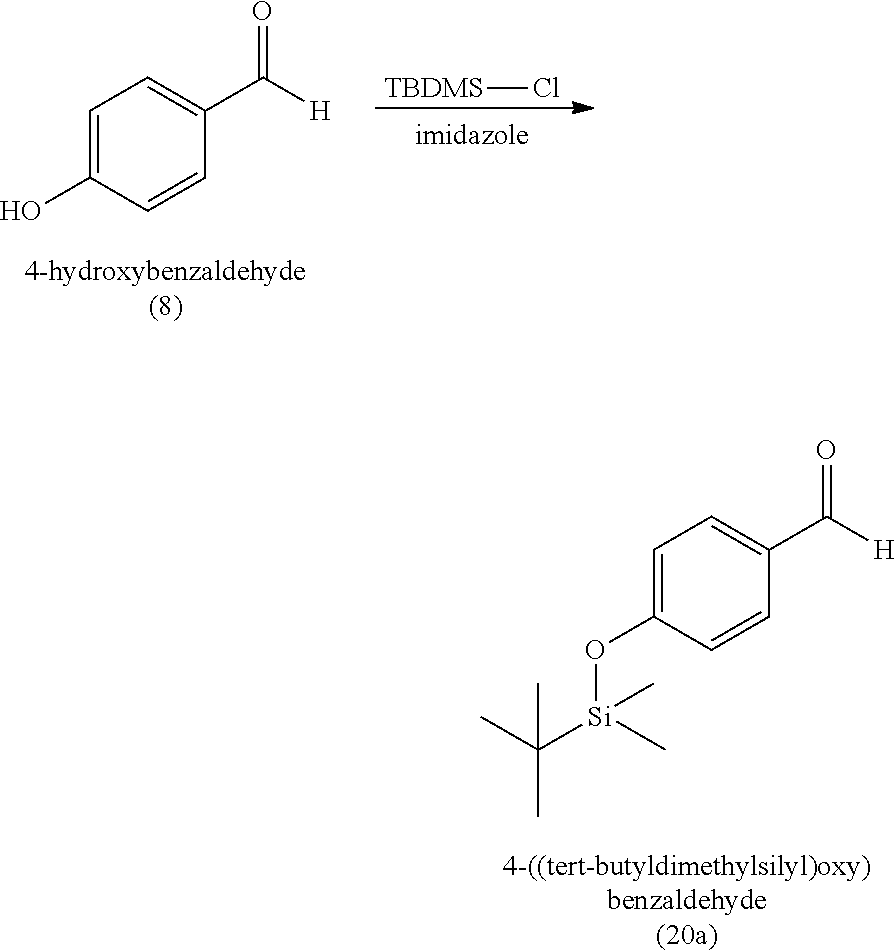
C1=C(O[Si](C(C)(C)C)(C)C)C=CC(C([H])=O)=C1.[TBDMS]Cl.C1=C(O)C=CC(C([H])=O)=C1
